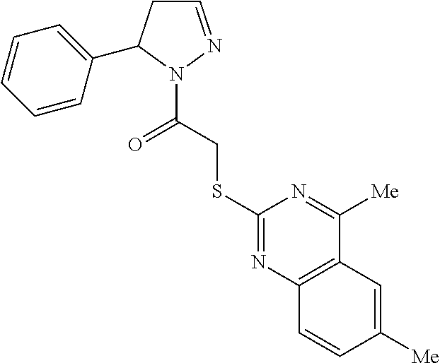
C1=NN(C(CSC2=NC3=C(C([Me])=N2)C=C([Me])C=C3)=O)C(C2=CC=CC=C2)C1
